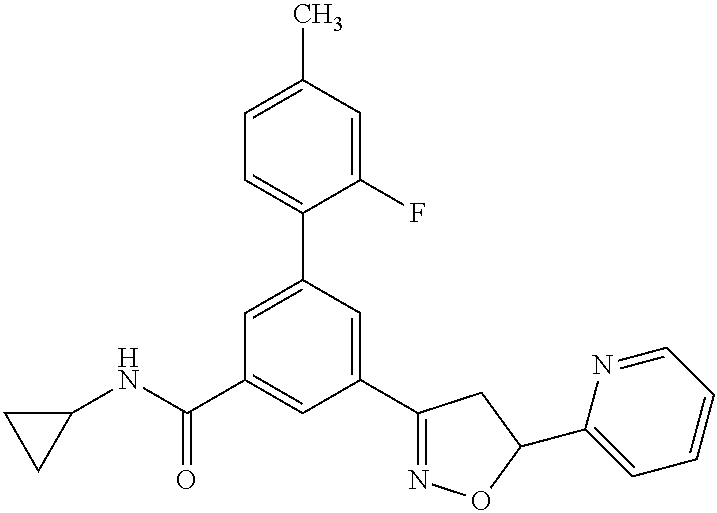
C1(C2=NOC(C3=CC=CC=N3)C2)=CC(C2=CC=C(C)C=C2F)=CC(C(NC2CC2)=O)=C1
